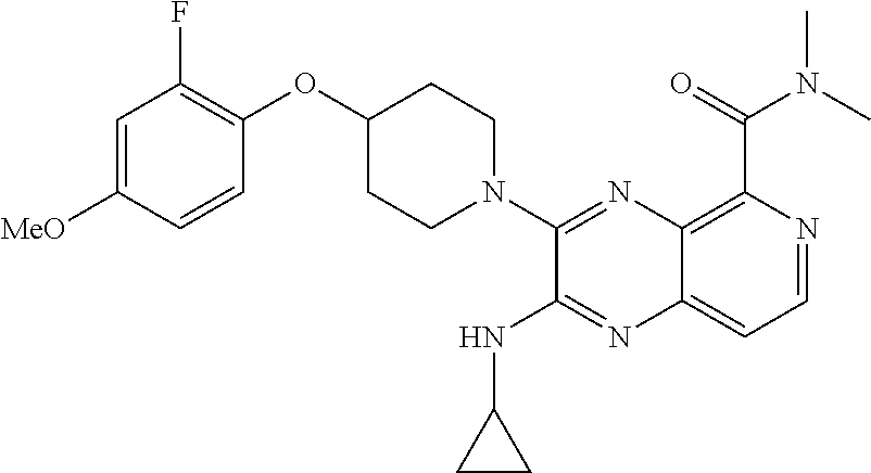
C1=C([MeO])C=CC(OC2CCN(C3=NC4=C(C(=O)N(C)C)N=CC=C4N=C3NC3CC3)CC2)=C1F
